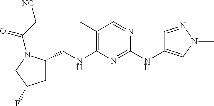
C1(C)=C(NCC2CC(F)CN2C(C[NC])=O)N=C(NC2=CN(C)N=C2)N=C1
